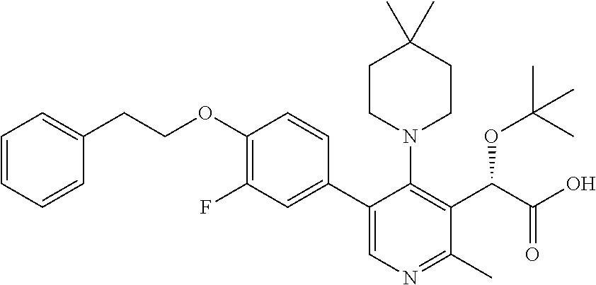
C1=CC=CC(CCOC2=C(F)C=C(C3=CN=C(C)C(C(OC(C)(C)C)C(=O)O)=C3N3CCC(C)(C)CC3)C=C2)=C1
